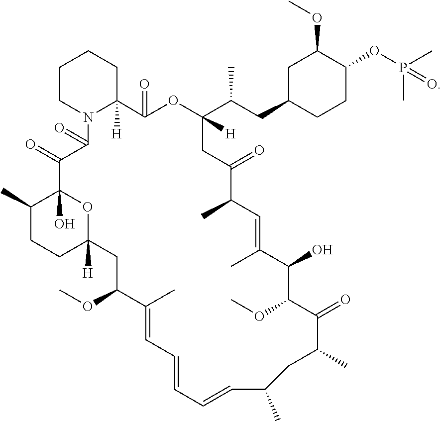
C1CN2C([H])(CC1)C(=O)OC(C(CC1CCC(OP(=O)(C)C)C(OC)C1)C)([H])CC(=O)C(C)C=C(C)C(O)C(OC)C(=O)C(C)CC(C)C=CC=CC=C(C)C(OC)CC1([H])OC(O)(C(=O)C2=O)C(C)CC1
